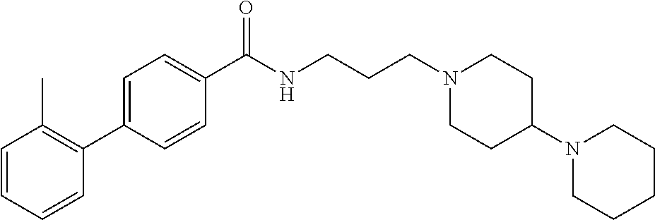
C1(C(NCCCN2CCC(N3CCCCC3)CC2)=O)=CC=C(C2=C(C)C=CC=C2)C=C1
